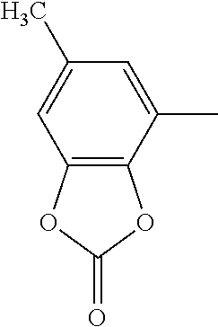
C1=C(C)C2=C(C=C1C)OC(=O)O2
